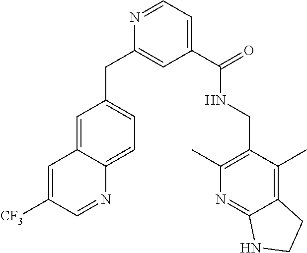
C1=C2C(=CC=C1CC1=CC(C(=O)NCC3=C(C)N=C4C(=C3C)CCN4)=CC=N1)N=CC([CF3])=C2
